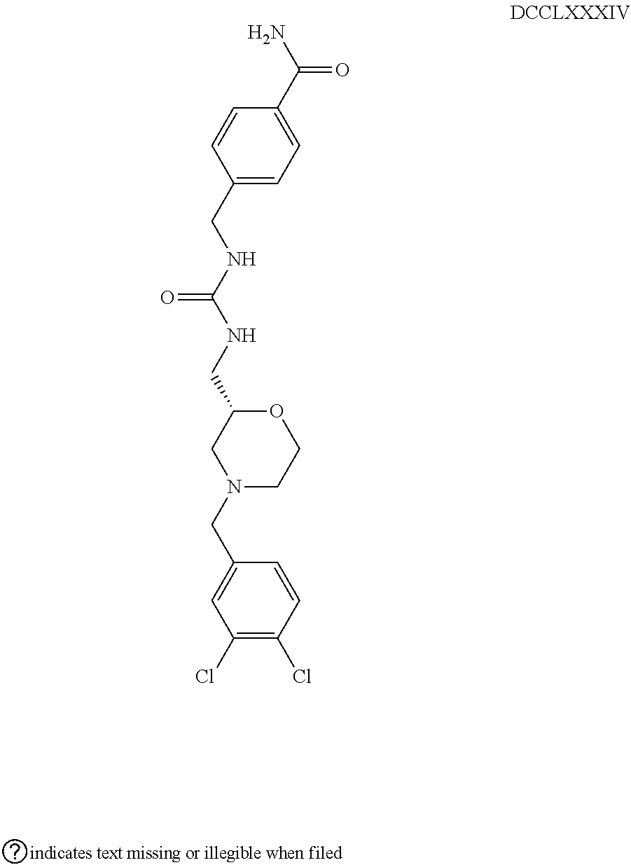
NC(C1=CC=C(CNC(NCC2CN(CC3=CC(Cl)=C(Cl)C=C3)CCO2)=O)C=C1)=O
